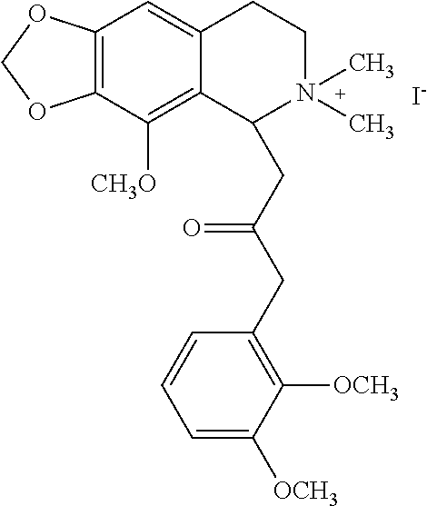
[I-].C12=C(C([CH3O])=C3C(=C1)CCN(C)(C)C3CC(CC1=C([OCH3])C([OCH3])=CC=C1)=O)OCO2
